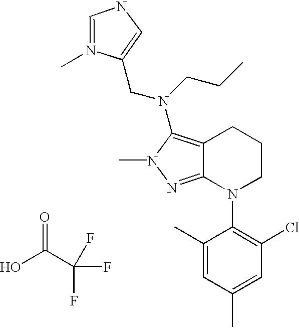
C12=C(N(CCC)CC3=CNC=N3C)N(C)N=C1N(C1=C(Cl)C=C(C)C=C1C)CCC2.O=C(C(F)(F)F)O
